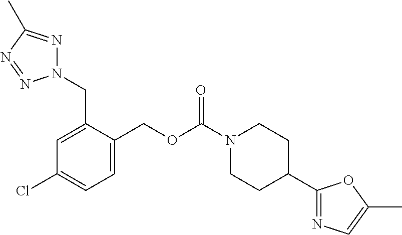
N1(CC2=CC(Cl)=CC=C2COC(N2CCC(C3=NC=C(C)O3)CC2)=O)N=C(C)N=N1
